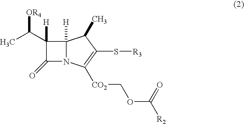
C1([H])(C(C)[OR4])C(=O)N2C1([H])C(C)C(S[R3])=C2[CO2]COC(=O)[R2]
